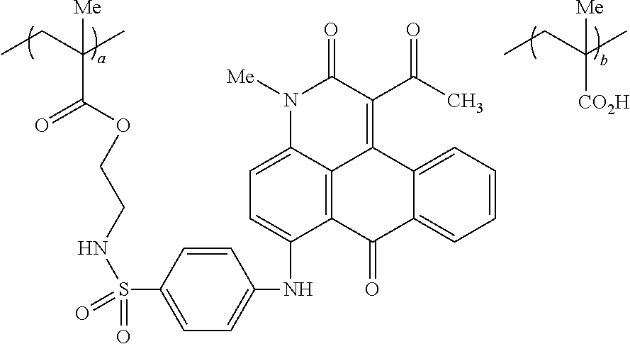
[CO2H]C(CC)(C)[Me].O(C(C(CC)(C)[Me])=O)CCNS(=O)(C1=CC=C(NC2=CC=C3C4=C2C(=O)C2=CC=CC=C2C4=C(C(C)=O)C(=O)N3[Me])C=C1)=O
